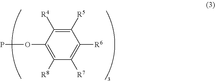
C1([R5])=C([R4])C(OP)=C([R8])C([R7])=C1[R6]
